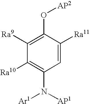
C1([Ra9])=C(O[AP2])C([Ra11])=CC(N([AP1])[Ar1])=C1[Ra10]
